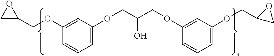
C1(OCC2OC2)=CC(OCC(COC2=CC(OCC3CO3)=CC=C2)O)=CC=C1
